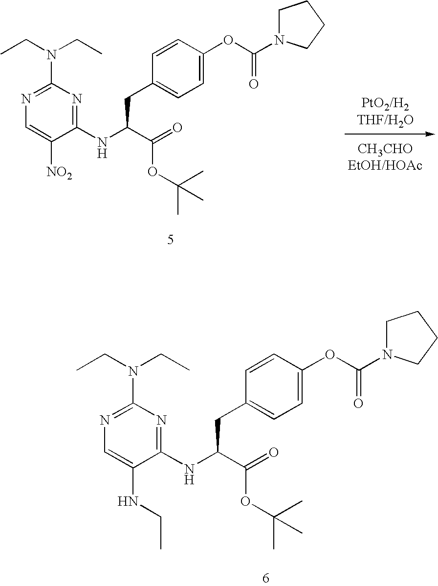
N1=C(N(CC)CC)N=C(NC(C(=O)OC(C)(C)C)CC2=CC=C(OC(=O)N3CCCC3)C=C2)C([NO2])=C1.N1=C(N(CC)CC)N=C(NC(C(=O)OC(C)(C)C)CC2=CC=C(OC(=O)N3CCCC3)C=C2)C(NCC)=C1
